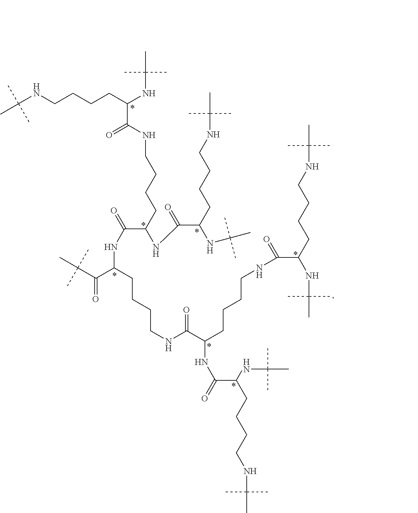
CC(C)(C)NCCCCC(NC(C)(C)C)C(=O)NCCCCC(C(=O)NC(C(C(C)(C)C)=O)CCCCNC(C(NC(C(NC(C)(C)C)CCCCNC(C)(C)C)=O)CCCCNC(C(NC(C)(C)C)CCCCNC(C)(C)C)=O)=O)NC(C(CCCCNC(C)(C)C)NC(C)(C)C)=O
